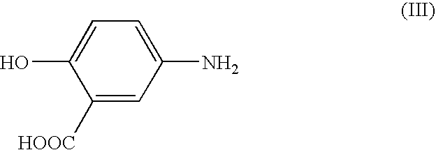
C1=C(O)C([HOOC])=CC(N)=C1
